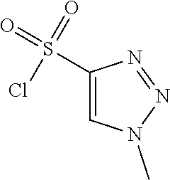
C1(S(=O)(=O)Cl)=CN(C)N=N1
